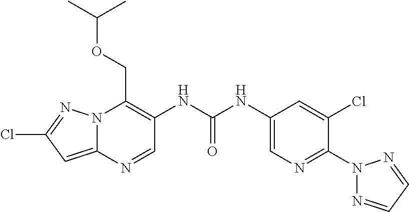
N12C(=CC(Cl)=N1)N=CC(NC(NC1=CN=C(N3N=CC=N3)C(Cl)=C1)=O)=C2COC(C)C
